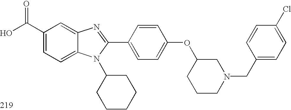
OC(C1=CC=C2C(=C1)N=C(C1=CC=C(OC3CN(CC4=CC=C(Cl)C=C4)CCC3)C=C1)N2C1CCCCC1)=O
